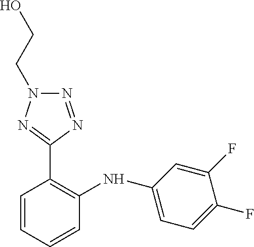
N(C1=C(C2=NN(CCO)N=N2)C=CC=C1)C1=CC=C(F)C(F)=C1
